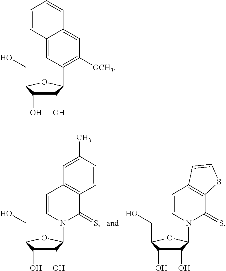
C1(O)C(O)C(CO)OC1N1C(=S)C2=C(C=C1)C=C(C)C=C2.C1(O)C(O)C(CO)OC1N1C(=S)C2=C(C=C1)C=CS2.C1(O)C(O)C(CO)OC1C1=C([OCH3])C=C2C(=C1)C=CC=C2
